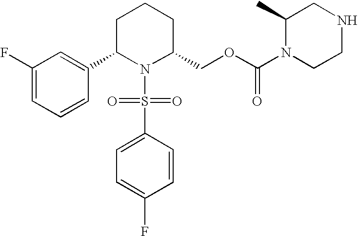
C1(F)=CC=CC(C2N(S(=O)(=O)C3=CC=C(F)C=C3)C(COC(N3CCNCC3C)=O)CCC2)=C1
